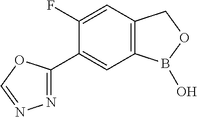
C12=C(C=C(F)C(C3=NN=CO3)=C1)COB2O
